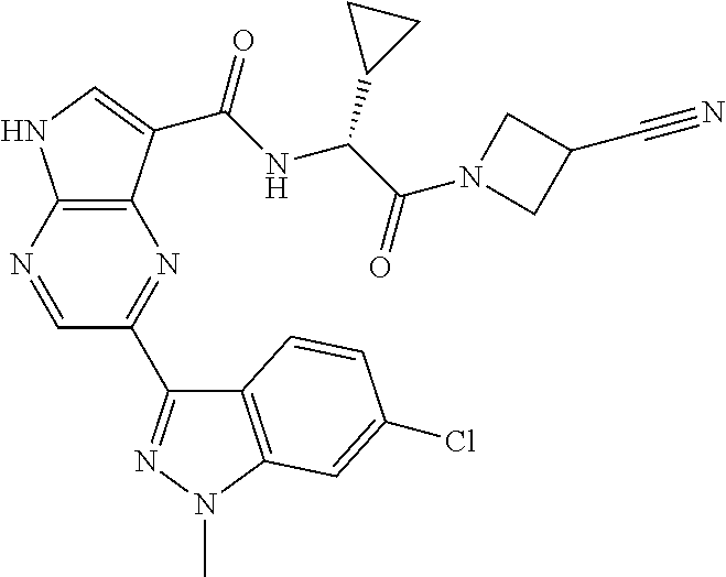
C12=C(N=CC(C3=NN(C)C4=C3C=CC(Cl)=C4)=N1)NC=C2C(NC(C(N1CC(C#N)C1)=O)C1CC1)=O
